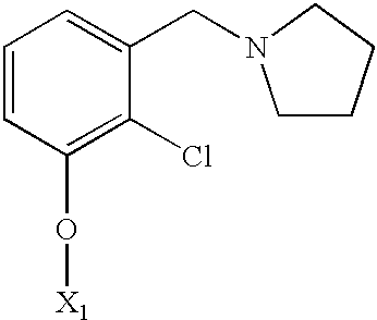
C1=CC(O[X1])=C(Cl)C(CN2CCCC2)=C1
